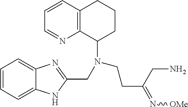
C1=CC2=C(N=C1)C(N(CC1=NC3=CC=CC=C3N1)CCC(CN)=N[OMe])CCC2
